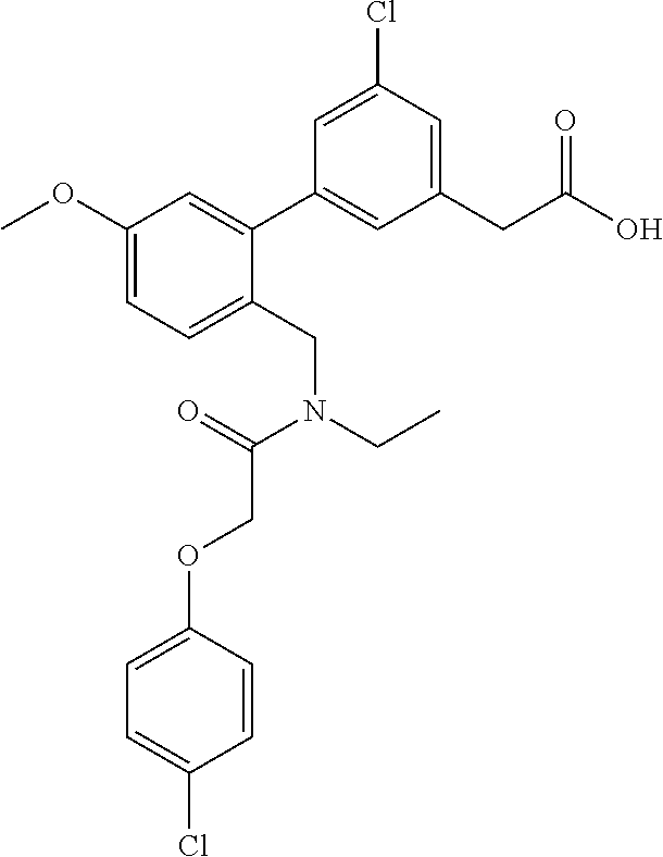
C1=C(Cl)C=C(CC(O)=O)C=C1C1=CC(OC)=CC=C1CN(CC)C(COC1=CC=C(Cl)C=C1)=O
